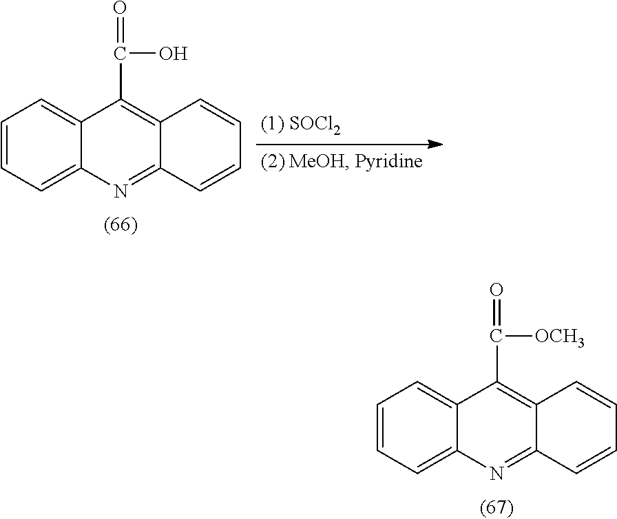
C1=CC=C2C(=C1)C(C(=O)[OCH3])=C1C(=N2)C=CC=C1.C1=CC=C2C(=C1)C(C(=O)O)=C1C(=N2)C=CC=C1
